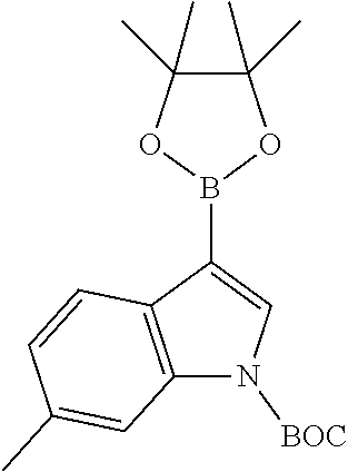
N1([BOC])C2=C(C(B3OC(C)(C)C(C)(C)O3)=C1)C=CC(C)=C2
